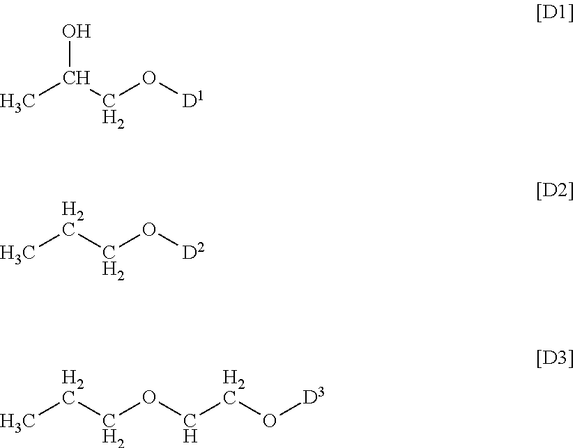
CC(CO[D1])O.CCCO[D2].CCCOCCO[D3]
